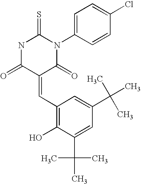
N1C(=O)C(=CC2=C(O)C(C(C)(C)C)=CC(C(C)(C)C)=C2)C(=O)N(C2=CC=C(Cl)C=C2)C1=S
